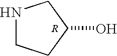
N1CCC(O)C1.[R]
